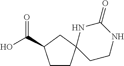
C1CC2(CC1C(O)=O)CCNC(=O)N2
